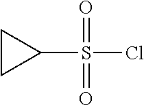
C1CC1S(Cl)(=O)=O
